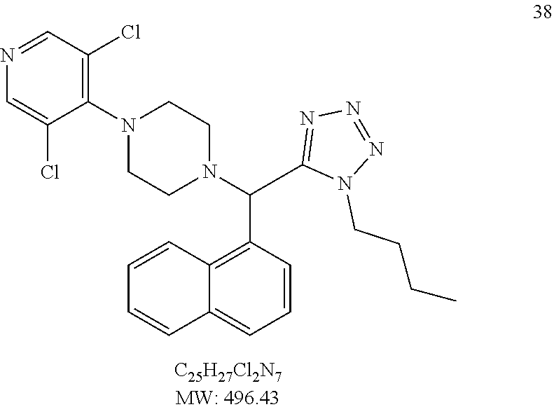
N1(CCCC)C(C(N2CCN(C3=C(Cl)C=NC=C3Cl)CC2)C2=C3C(=CC=C2)C=CC=C3)=NN=N1
